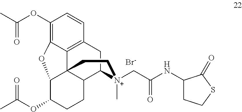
C1(OC(C)=O)=C2C3=C(C=C1)CC1C4C3(C(C(OC(C)=O)CC4)O2)CC[N+]1(CC(NC1CCSC1=O)=O)C.[Br-]
